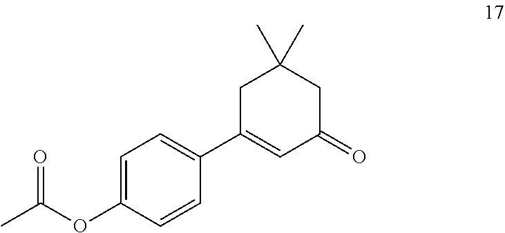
C1=C(OC(C)=O)C=CC(C2=CC(=O)CC(C)(C)C2)=C1
